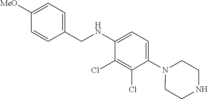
C1([MeO])=CC=C(CNC2=CC=C(N3CCNCC3)C(Cl)=C2Cl)C=C1
